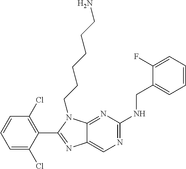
C1=C(Cl)C(C2=NC3=CN=C(NCC4=CC=CC=C4F)N=C3N2CCCCCCN)=C(Cl)C=C1
